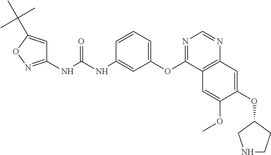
C1(NC(NC2=CC(OC3=NC=NC4=C3C=C(OC)C(OC3CNCC3)=C4)=CC=C2)=O)=NOC(C(C)(C)C)=C1
